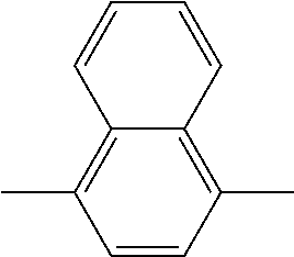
C1=CC(C)=C2C(=C1C)C=CC=C2
